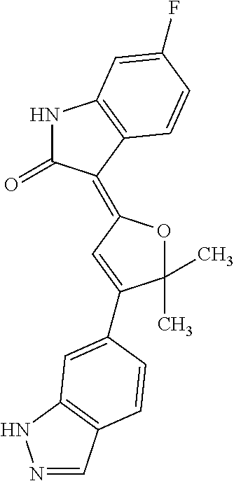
C1(C)(C)OC(=C2C(=O)NC3=C2C=CC(F)=C3)C=C1C1=CC2=C(C=NN2)C=C1
